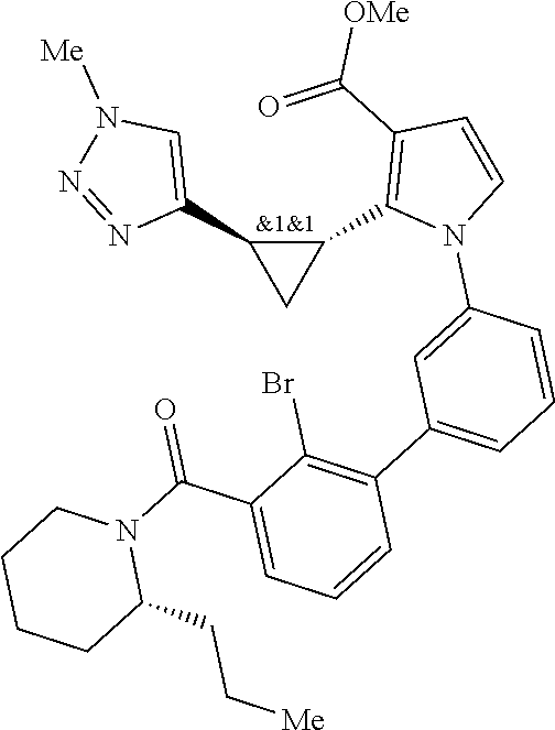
C1(C2=C(C(=O)[OMe])C=CN2C2=CC(C3=C(Br)C(C(N4CCCCC4CC[Me])=O)=CC=C3)=CC=C2)C(C2=CN([Me])N=N2)C1
